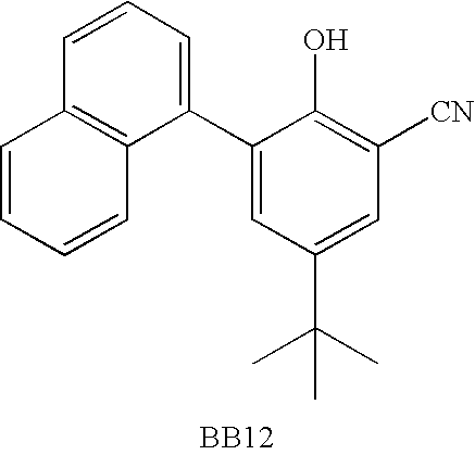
C1(C2=CC=CC3=C2C=CC=C3)=CC(C(C)(C)C)=CC([CN])=C1O.[BB12]
